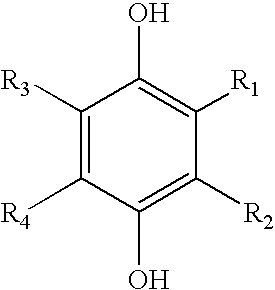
C1([R2])=C(O)C([R4])=C([R3])C(O)=C1[R1]
